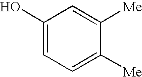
C1(O)=CC=C([Me])C([Me])=C1
